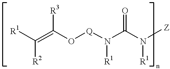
[R1]C(=C(O[Q]N(C(N([Z])[R1])=O)[R1])[R3])[R2]
